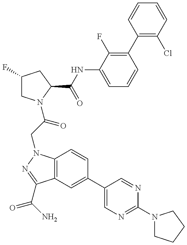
C1(F)CN(C(CN2C3=C(C(C(N)=O)=N2)C=C(C2=CN=C(N4CCCC4)N=C2)C=C3)=O)C(C(=O)NC2=CC=CC(C3=C(Cl)C=CC=C3)=C2F)C1
